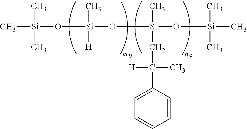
C[Si](O[Si](O[Si](O[Si](C)(C)C)(C)CC(C1=CC=CC=C1)(C)[H])(C)[H])(C)C
